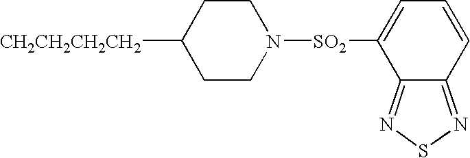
[CH2CH2CH2CH2]C1CCN([SO2]C2=CC=CC3=NSN=C23)CC1
